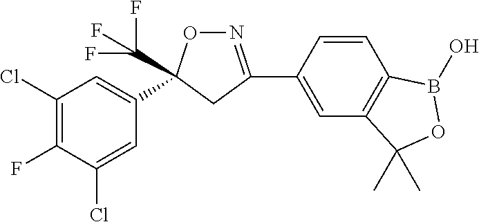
N1=C(C2=CC3=C(C=C2)B(O)OC3(C)C)CC(C2=CC(Cl)=C(F)C(Cl)=C2)(C(F)(F)F)O1
